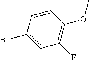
C1=CC(Br)=CC(F)=C1OC
